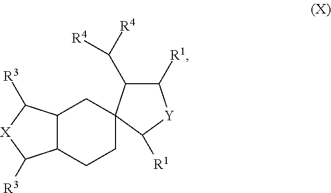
C12C([R3])[X]C([R3])C1CC1(C(C([R4])[R4])C([R1])[Y]C1[R1])CC2
